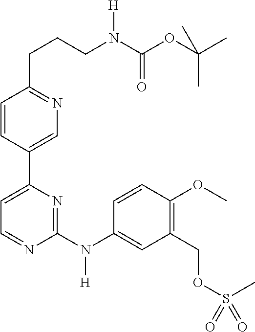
C1(C2=CN=C(CCCN(C(OC(C)(C)C)=O)[H])C=C2)=CC=NC(N([H])C2=CC(COS(=O)(C)=O)=C(OC)C=C2)=N1
